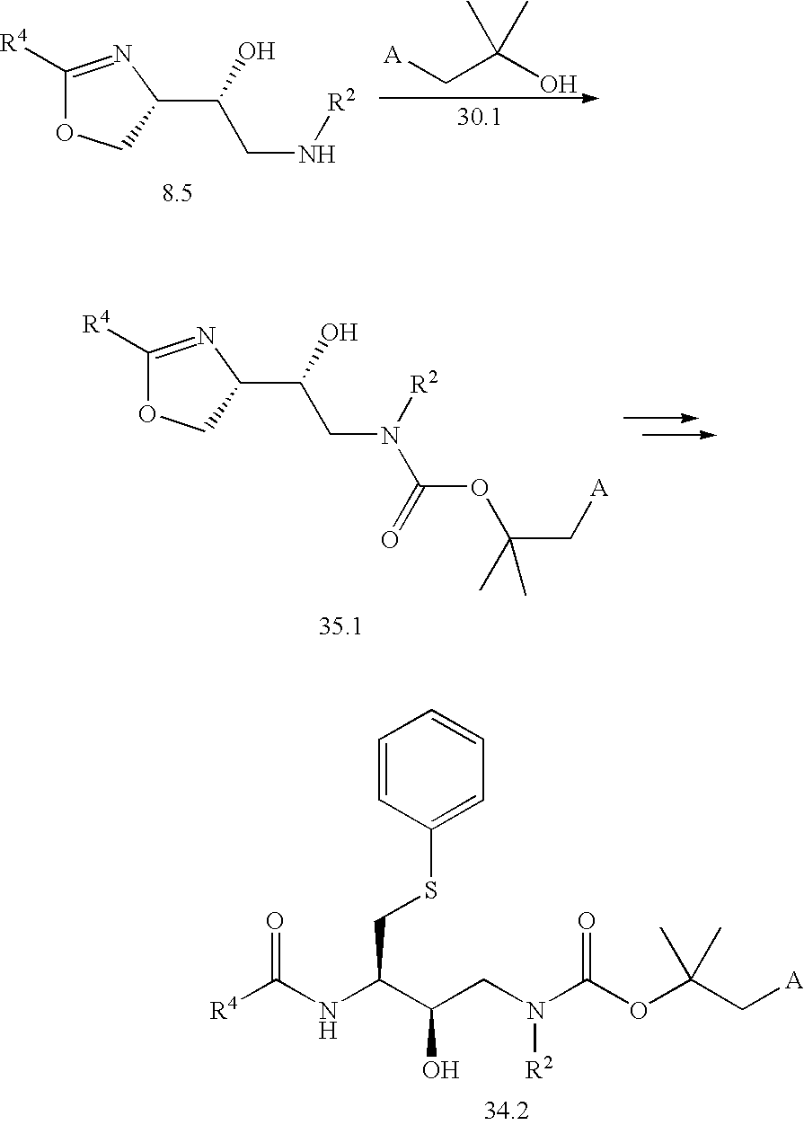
C1([R4])=NC(C(CN[R2])O)CO1.[A]CC(O)(C)C.C1([R4])=NC(C(CN([R2])C(OC(C[A])(C)C)=O)O)CO1.[R4]C(NC(C(CN(C(OC(C[A])(C)C)=O)[R2])O)CSC1=CC=CC=C1)=O
